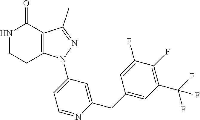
C12=C(C(C)=NN1C1=CC=NC(CC3=CC(C(F)(F)F)=C(F)C(F)=C3)=C1)C(=O)NCC2
